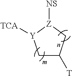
C1C([T])C[Z]([NS])[Y]1[TCA]
